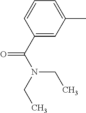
C1=C(C)C=C(C(=O)N(CC)CC)C=C1
